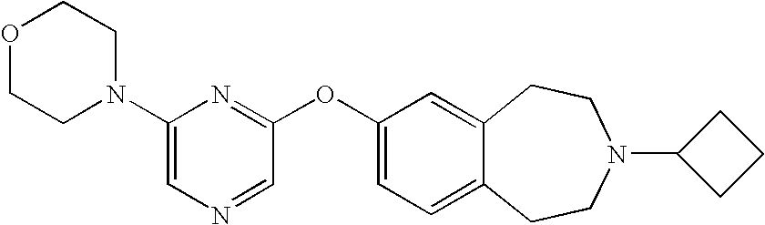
O1CCN(C2=CN=CC(OC3=CC=C4C(=C3)CCN(C3CCC3)CC4)=N2)CC1
